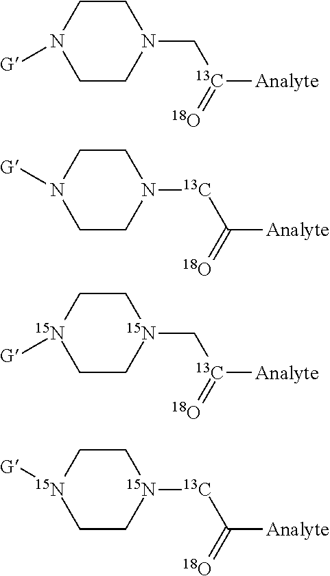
C1CN([G])CCN1C[13C](=[18O])[Analyte].C1CN([G])CCN1[13C]C(=[18O])[Analyte].C1C[15N]([G])CC[15N]1C[13C](=[18O])[Analyte].C1C[15N]([G])CC[15N]1[13C]C(=[18O])[Analyte]
